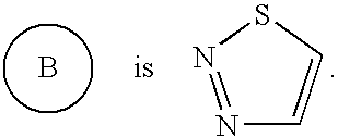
B.N1=NSC=C1
